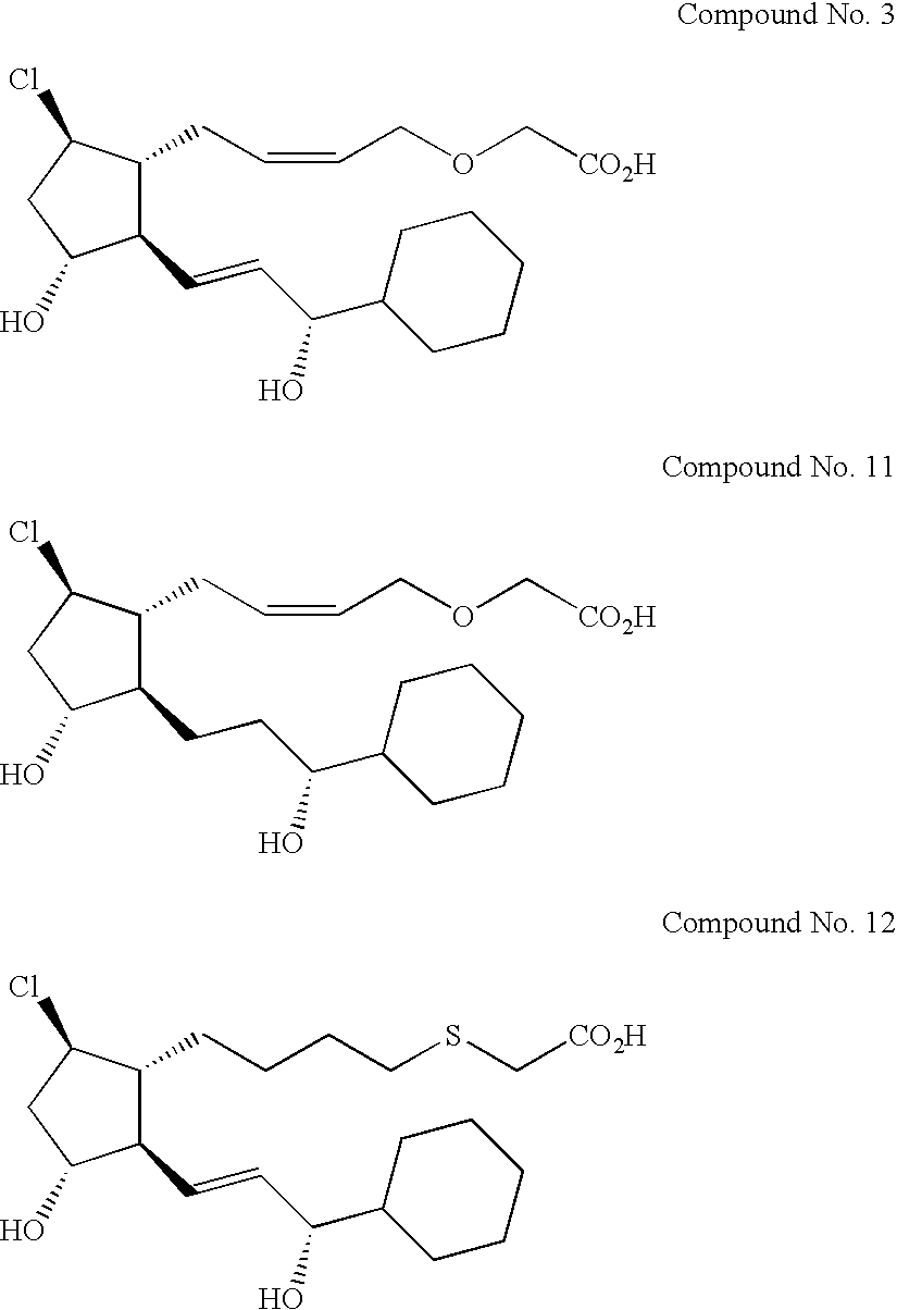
C1(C=CC(C2CCCCC2)O)C(CC=CCOC[CO2H])C(Cl)CC1O.C1(CCC(C2CCCCC2)O)C(CC=CCOC[CO2H])C(Cl)CC1O.C1(C=CC(C2CCCCC2)O)C(CCCCSC[CO2H])C(Cl)CC1O
